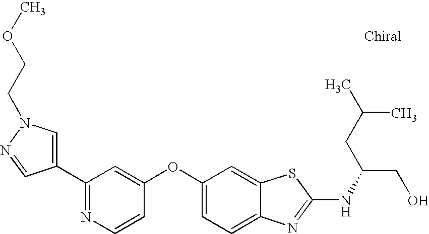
N1=C(C2=CN(CCOC)N=C2)C=C(OC2=CC=C3C(=C2)SC(NC(CO)CC(C)C)=N3)C=C1
